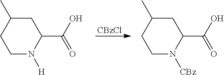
C1N([H])C(C(=O)O)CC(C)C1.[CBzCl].C1N([CBz])C(C(=O)O)CC(C)C1
